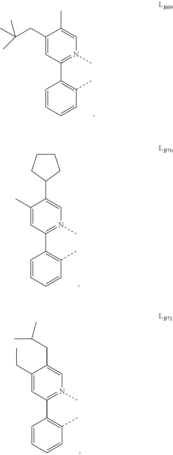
C1(CC(C)(C)C)=CC(C2=C(C)C=CC=C2)=N(C)C=C1C.C1(C)=CC(C2=C(C)C=CC=C2)=N(C)C=C1C1CCCC1.C1(CC)=CC(C2=C(C)C=CC=C2)=N(C)C=C1CC(C)C
